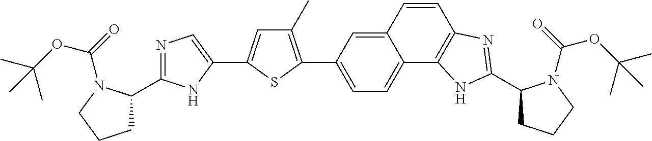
N1=C(C2CCCN2C(=O)OC(C)(C)C)NC(C2=CC(C)=C(C3=CC=C4C(=C3)C=CC3=C4NC(C4CCCN4C(=O)OC(C)(C)C)=N3)S2)=C1
